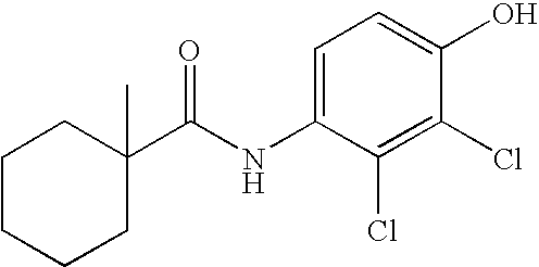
C1CC(C(NC2=CC=C(O)C(Cl)=C2Cl)=O)(C)CCC1
